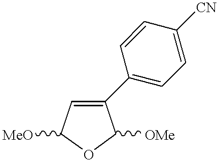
C1=C(C2=CC=C([CN])C=C2)C([OMe])OC1[MeO]
